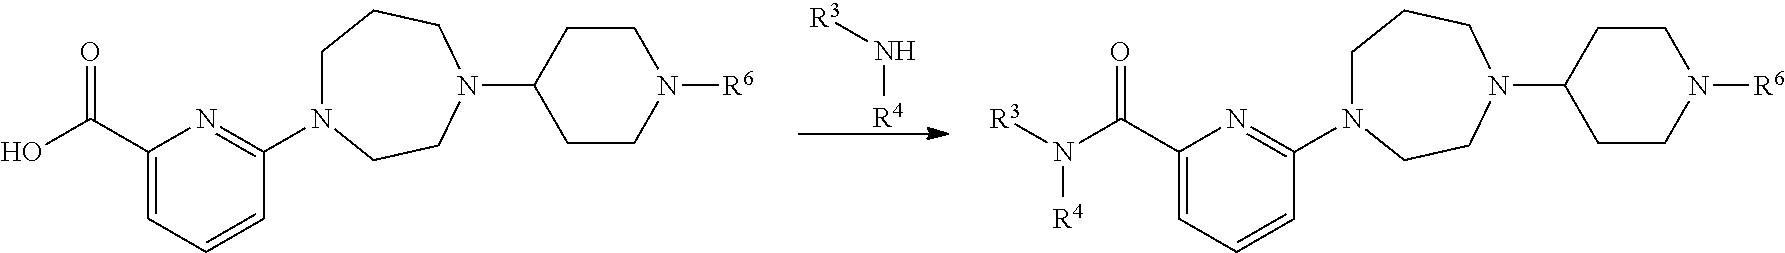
[R4]N[R3].C1N(C2=NC(C(O)=O)=CC=C2)CCN(C2CCN([R6])CC2)CC1.C1N(C2=NC(C(N([R3])[R4])=O)=CC=C2)CCN(C2CCN([R6])CC2)CC1
